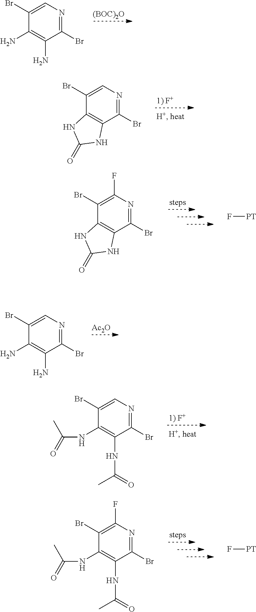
[(BOC)2O].C1(Br)=CN=C(Br)C(N)=C1N.[1) F+].C1(Br)=CN=C(Br)C2=C1NC(=O)N2.C1(Br)=C(F)N=C(Br)C2=C1NC(=O)N2.F[PT].[Ac2O].C1(Br)=CN=C(Br)C(N)=C1N.[1) F+].C1(Br)=CN=C(Br)C(NC(C)=O)=C1NC(=O)C.C1(Br)=C(F)N=C(Br)C(NC(C)=O)=C1NC(=O)C.F[PT]
